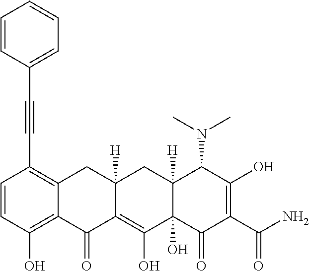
C1=CC(O)=C2C(=C1C#CC1=CC=CC=C1)CC1([H])C(=C(O)C3(O)C([H])(C1)C(N(C)C)C(O)=C(C(N)=O)C3=O)C2=O
